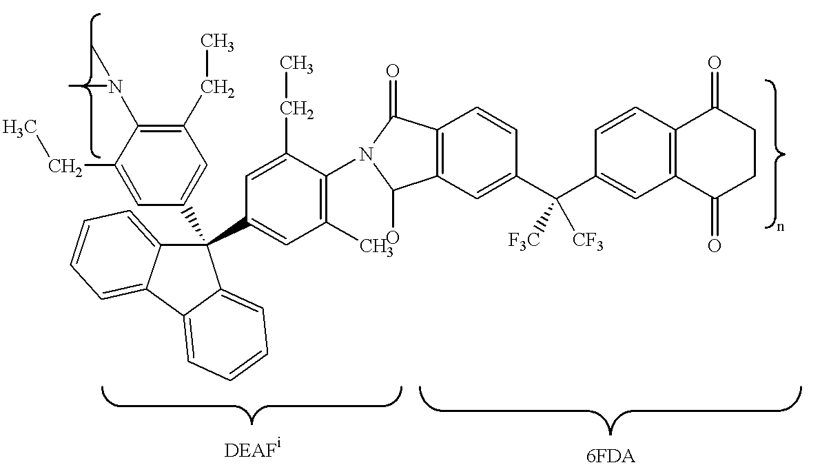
C1(CC)=C(N(C)C)C(CC)=CC(C2(C3=CC(C)=C(N4C(=O)C5=C(C4O)C=C(C(C4=CC6=C(C=C4)C(=O)CCC6=O)([F3C])[CF3])C=C5)C(CC)=C3)C3=CC=CC=C3C3=CC=CC=C32)=C1
